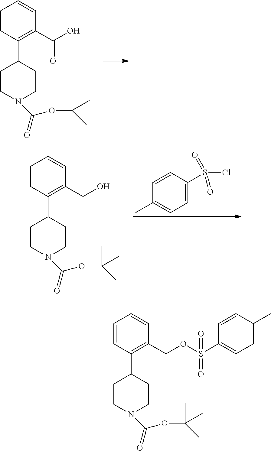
C1=CC(C2CCN(C(=O)OC(C)(C)C)CC2)=C(C(O)=O)C=C1.C1=CC(C2CCN(C(=O)OC(C)(C)C)CC2)=C(CO)C=C1.C1=C(S(Cl)(=O)=O)C=CC(C)=C1.C1=CC(C2CCN(C(=O)OC(C)(C)C)CC2)=C(COS(C2=CC=C(C)C=C2)(=O)=O)C=C1
